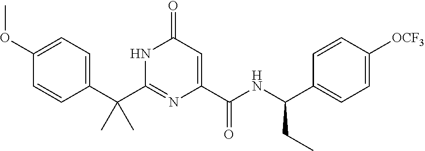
C(C1=CC=C(OC)C=C1)(C1=NC(C(NC(C2=CC=C([OCF3])C=C2)CC)=O)=CC(=O)N1)(C)C
